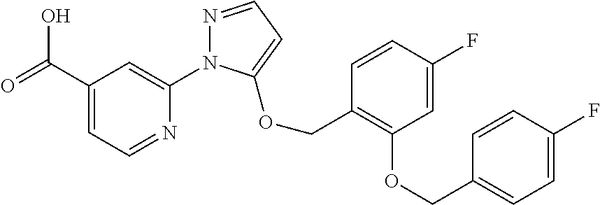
C1(C(=O)O)=CC=NC(N2N=CC=C2OCC2=C(OCC3=CC=C(F)C=C3)C=C(F)C=C2)=C1
